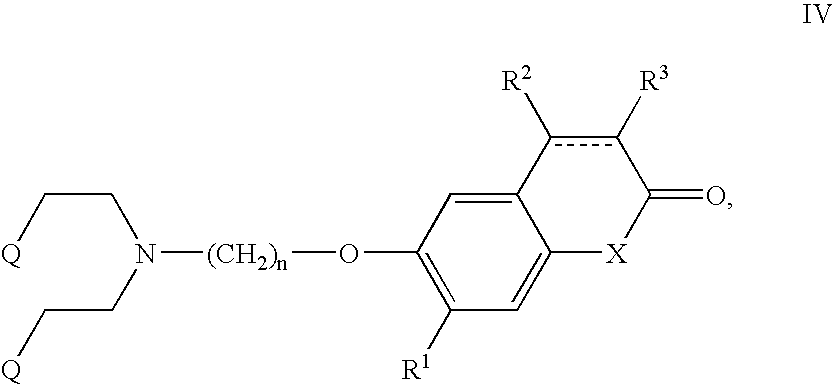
C1(O[(CH2)n]N(CC[Q])CC[Q])=C([R1])C=C2C(=C1)c([R2])c([R3])C(=O)[X]2
